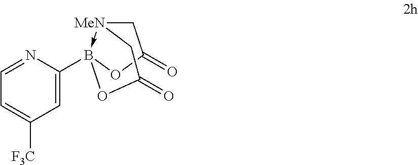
[MeN]12->B(C3=CC([F3C])=CC=N3)(OC(=O)C1)OC(=O)C2
